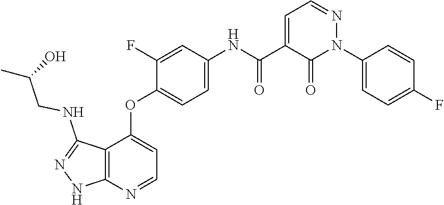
N1=CC=C(C(=O)NC2=CC=C(OC3=CC=NC4=C3C(NCC(C)O)=NN4)C(F)=C2)C(=O)N1C1=CC=C(F)C=C1
